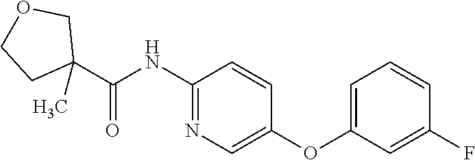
C1(NC(C2(C)COCC2)=O)=NC=C(OC2=CC=CC(F)=C2)C=C1
